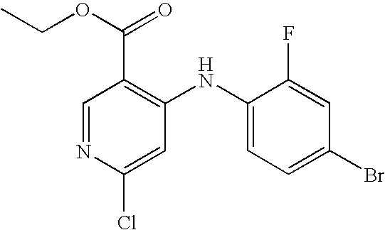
C1(C(=O)OCC)=C(NC2=CC=C(Br)C=C2F)C=C(Cl)N=C1
